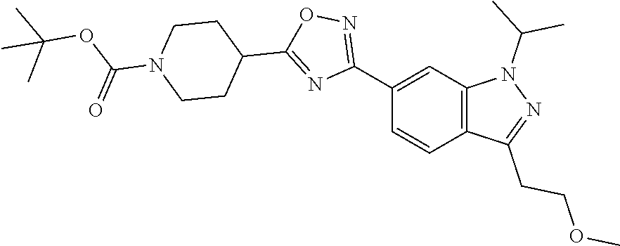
C12=C(C=C(C3=NOC(C4CCN(C(OC(C)(C)C)=O)CC4)=N3)C=C1)N(C(C)C)N=C2CCOC
